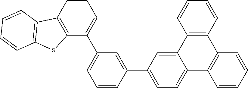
C1=CC(C2=CC=C3C(=C2)C2=C(C4=C3C=CC=C4)C=CC=C2)=CC(C2=CC=CC3=C2sC2=C3C=CC=C2)=C1
